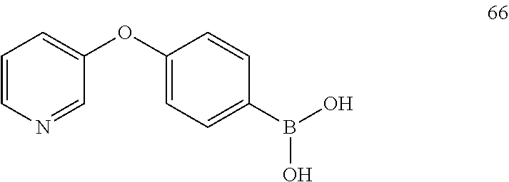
C1(OC2=CC=C(B(O)O)C=C2)=CC=CN=C1
